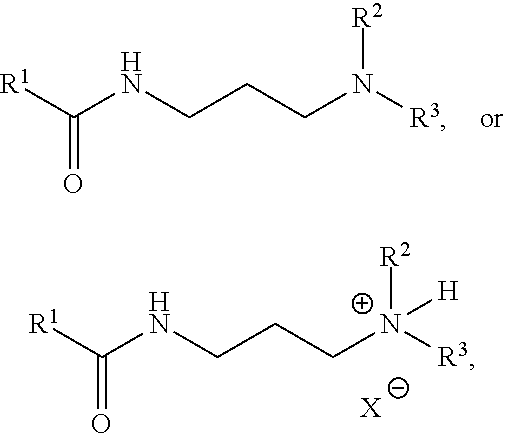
C(NCCCN([R3])[R2])([R1])=O.C(NCCC[N+]([R3])([R2])[H])([R1])=O.[X]
